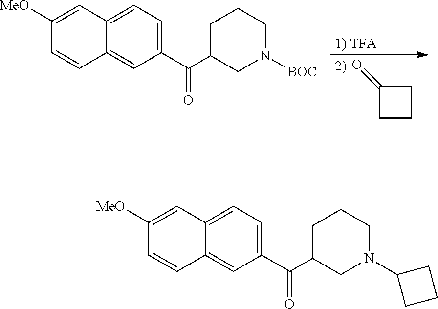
C1CCC1=O.C1(C(=O)C2CN([BOC])CCC2)=CC=C2C(=C1)C=CC([MeO])=C2.C1(C(=O)C2CN(C3CCC3)CCC2)=CC=C2C(=C1)C=CC([MeO])=C2
